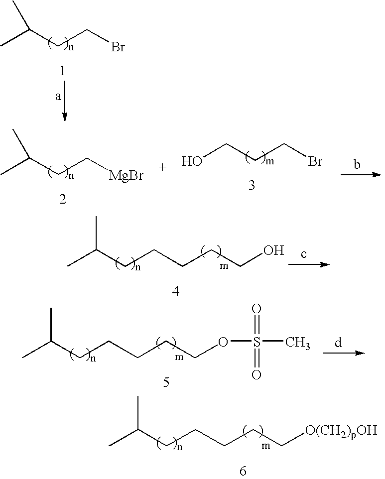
CC(CCBr)C.CC(CC[MgBr])C.OCCCBr.CC(CCCCCO)C.CC(CCCCCOS(=O)(=O)C)C.CC(CCCCC[O(CH2)pOH])C
